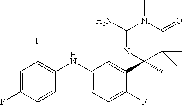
C1(NC2=C(F)C=C(F)C=C2)=CC=C(F)C(C2(C)C(C)(C)C(=O)N(C)C(N)=N2)=C1
